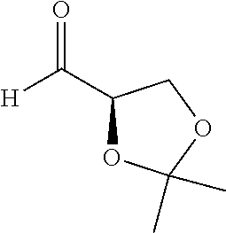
[H]C(=O)C1OC(C)(C)OC1
